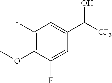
C1(F)=C(OC)C(F)=CC(C([CF3])O)=C1
